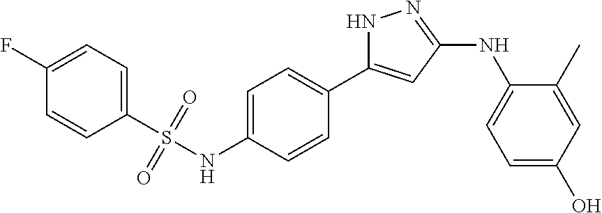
N1C(C2=CC=C(NS(C3=CC=C(F)C=C3)(=O)=O)C=C2)=CC(NC2=CC=C(O)C=C2C)=N1
